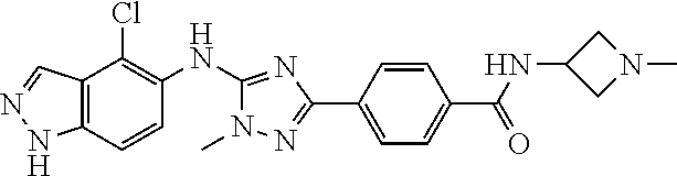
C12=C(C=CC(NC3=NC(C4=CC=C(C(=O)NC5CN(C)C5)C=C4)=NN3C)=C1Cl)NN=C2
